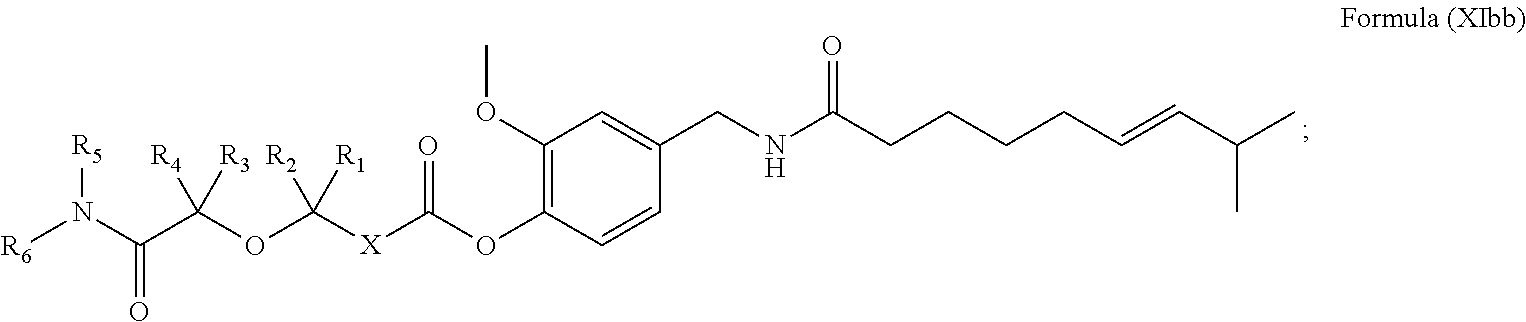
O(C1=C(OC)C=C(CNC(CCCCC=CC(C)C)=O)C=C1)C(=O)[X]C(OC(C(N([R6])[R5])=O)([R4])[R3])([R2])[R1]
